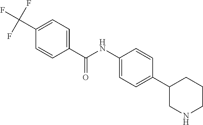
C1(NC(C2=CC=C(C(F)(F)F)C=C2)=O)=CC=C(C2CNCCC2)C=C1
